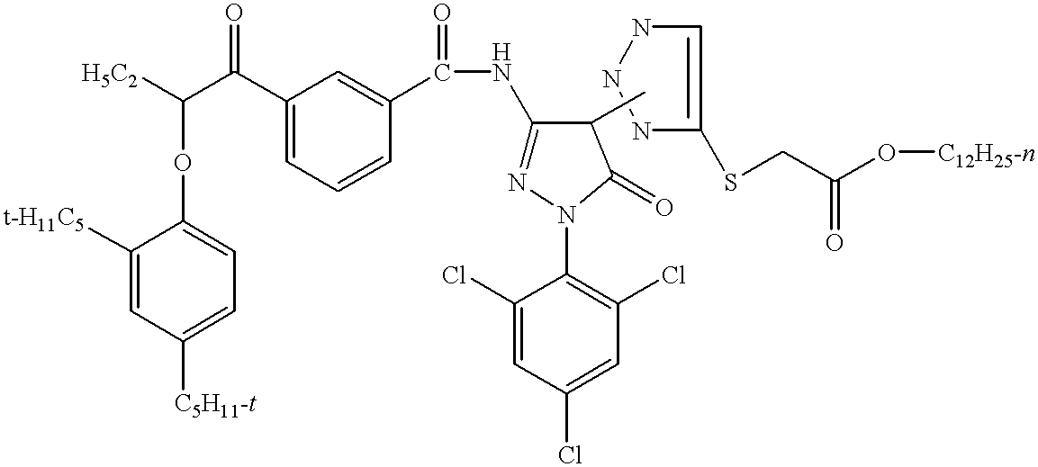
[H5C2]C(C(C1=CC=CC(C(=O)NC2=NN(C3=C(Cl)C=C(Cl)C=C3Cl)C(=O)C2C)=C1)=O)OC1=CC=C([C5H11-t])C=C1[t-H11C5].N1NC(SCC(O[C12H25-n])=O)=CN1
